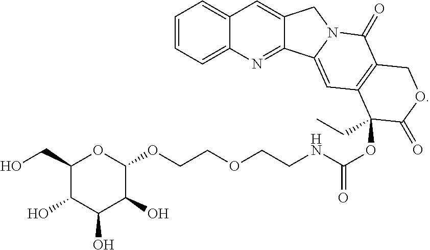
C1(CO)C(O)C(O)C(O)C(OCCOCCNC(=O)OC2(CC)C3=C(C(=O)N4C(=C3)C3=NC5=CC=CC=C5C=C3C4)COC2=O)O1
